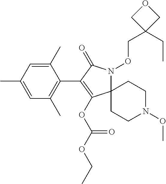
C1(C)=CC(C)=CC(C)=C1C1=C(OC(OCC)=O)C2(N(OCC3(CC)COC3)C1=O)CCN(OC)CC2
